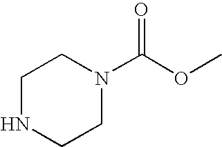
N1(C(OC)=O)CCNCC1
